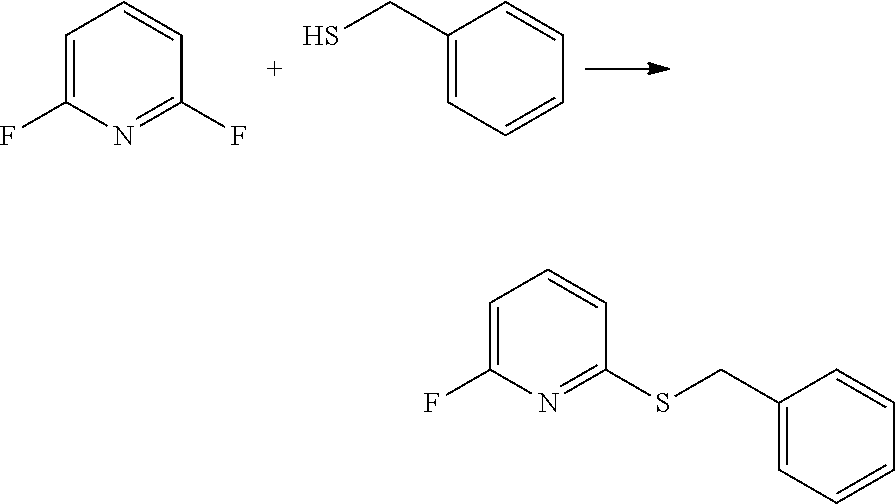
C1=C(F)N=C(F)C=C1.C1(CS)=CC=CC=C1.C1=C(F)N=C(SCC2=CC=CC=C2)C=C1
